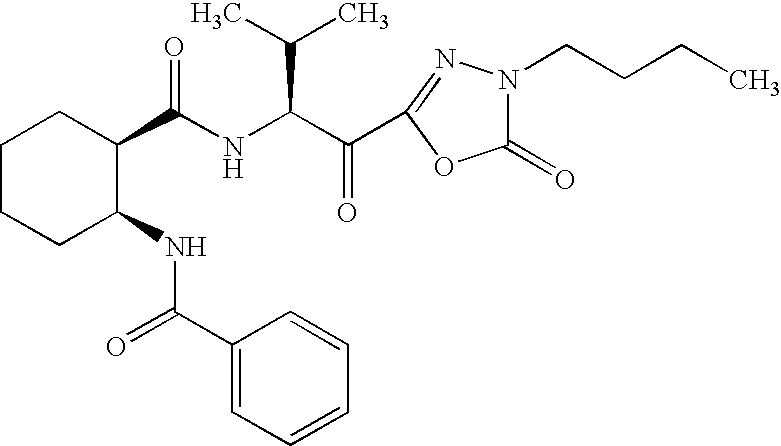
C(NC(C(=O)C1=NN(CCCC)C(=O)O1)C(C)C)(=O)C1CCCCC1NC(C1=CC=CC=C1)=O
